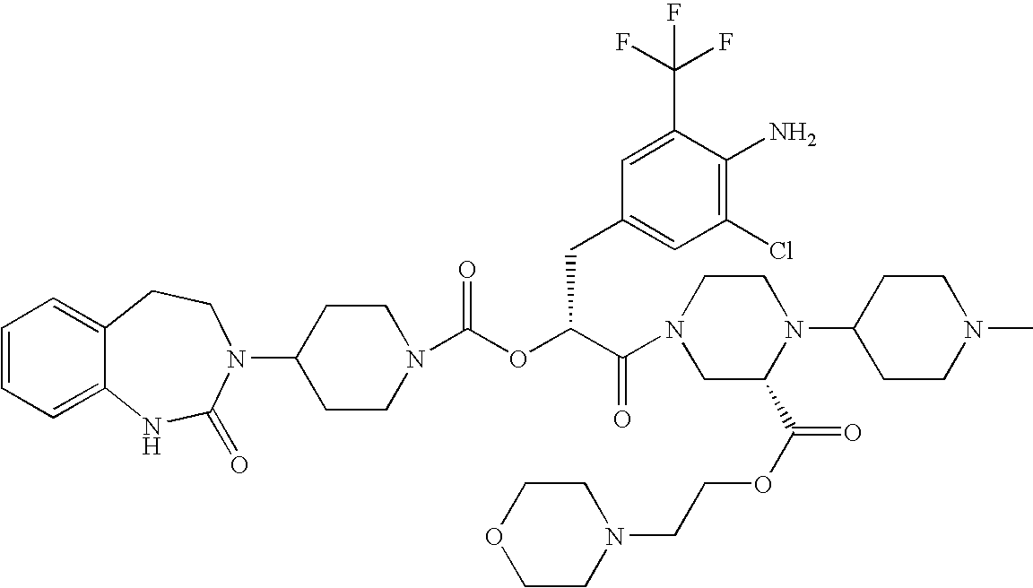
C12=CC=CC=C1NC(=O)N(C1CCN(C(OC(C(=O)N3CC(C(OCCN4CCOCC4)=O)N(C4CCN(C)CC4)CC3)CC3=CC(Cl)=C(N)C(C(F)(F)F)=C3)=O)CC1)CC2
